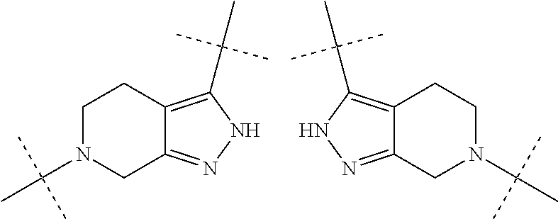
C1N(C(C)(C)C)CC2=NNC(C(C)(C)C)=C2C1.C1N(C(C)(C)C)CC2=NNC(C(C)(C)C)=C2C1
